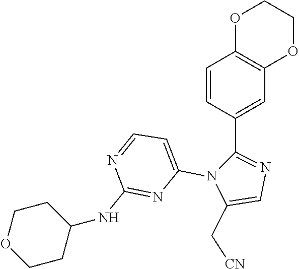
C1=CC(C2=NC=C(C[CN])N2C2=CC=NC(NC3CCOCC3)=N2)=CC2=C1OCCO2
